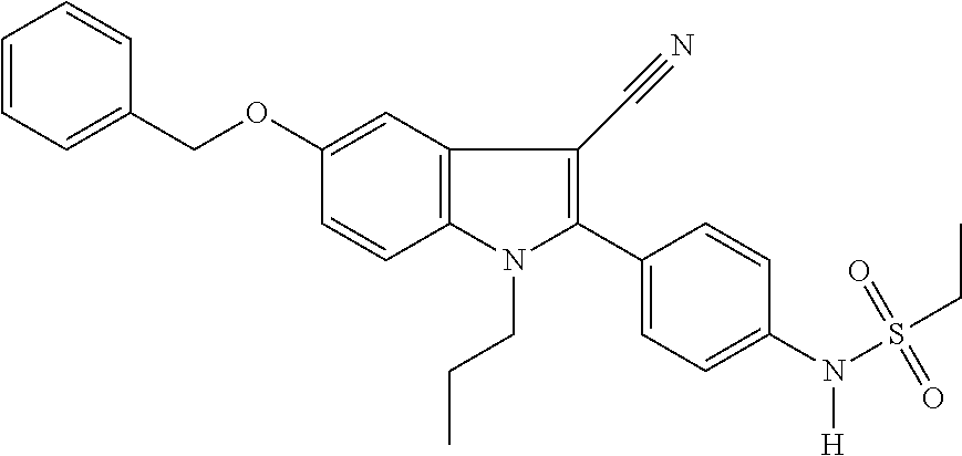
C1=CC=C(COC2=CC3=C(C=C2)N(CCC)C(C2=CC=C(N([H])S(CC)(=O)=O)C=C2)=C3C#N)C=C1
